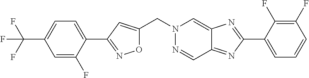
C(N1N=CC2=NC(C3=CC=CC(F)=C3F)=NC2=C1)C1=CC(C2=CC=C(C(F)(F)F)C=C2F)=NO1
